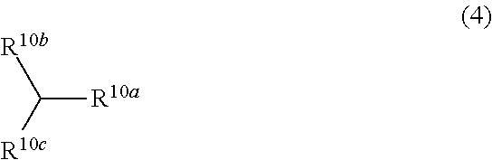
C([R10a])([R10c])[R10b]
